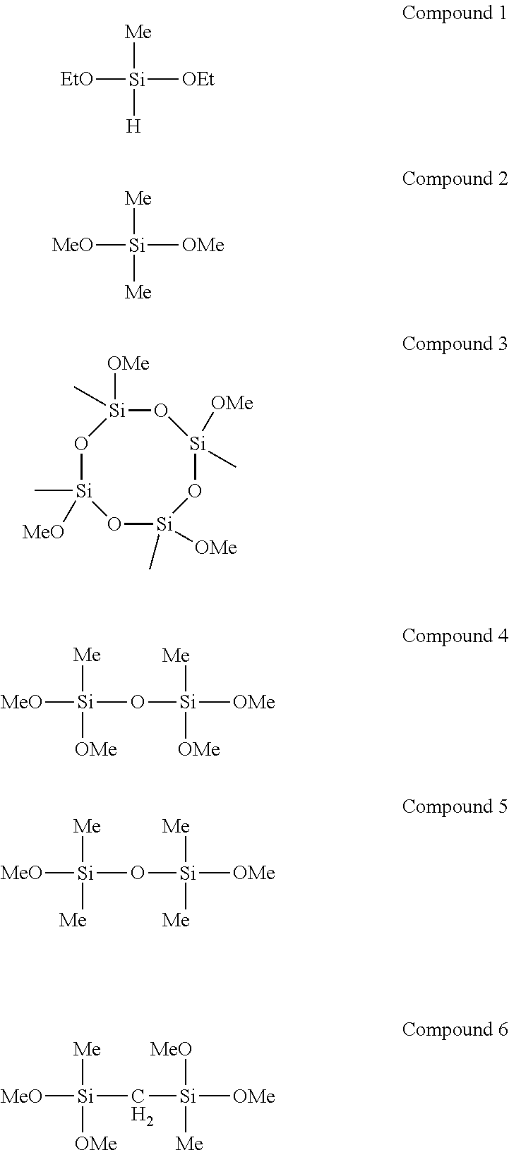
[Me][Si]([EtO])([H])[OEt].[Me][Si]([MeO])([Me])[OMe].O1[Si](C)([OMe])O[Si]([OMe])(C)O[Si]([OMe])(C)O[Si]1(C)[MeO].[MeO][Si]([Me])([OMe])O[Si]([OMe])([Me])[OMe].[MeO][Si]([Me])([Me])O[Si]([OMe])([Me])[Me].[MeO][Si]([Me])([OMe])C[Si]([OMe])([MeO])[Me]
